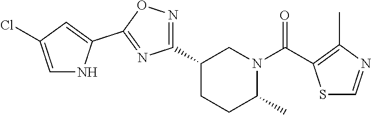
C1(C2=NOC(C3=CC(Cl)=CN3)=N2)CCC(C)N(C(=O)C2=C(C)N=CS2)C1
